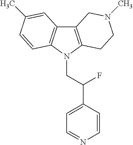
C12=C(N(CC(C3=CC=NC=C3)F)C3=C1C=C(C)C=C3)CCN(C)C2
